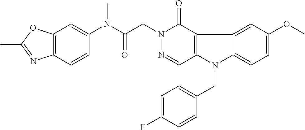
C12=C(C=CC(N(C(CN3N=CC4=C(C3=O)C3=CC(OC)=CC=C3N4CC3=CC=C(F)C=C3)=O)C)=C1)N=C(C)O2
